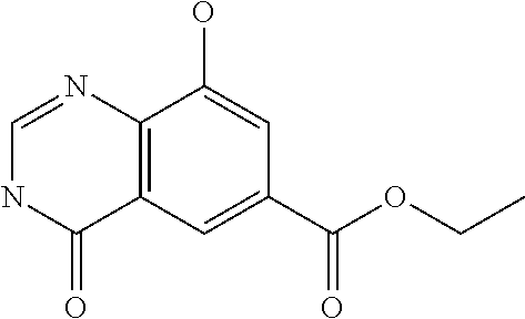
C12=C(C=C(C(OCC)=O)C=C1O)C(=O)NC=N2
